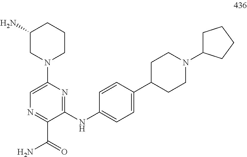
C1(NC2=CC=C(C3CCN(C4CCCC4)CC3)C=C2)=NC(N2CCCC(N)C2)=CN=C1C(=O)N
